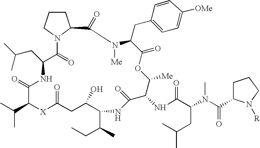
C1CCN2C1C(=O)N([Me])C(CC1=CC=C([OMe])C=C1)C(=O)OC([Me])C(NC(C(N(C)C(C1CCCN1[R])=O)CC(C)C)=O)C(=O)NC(C(C)CC)C(O)CC(=O)[X]C(C(C)C)C(=O)NC(CC(C)C)C2=O
